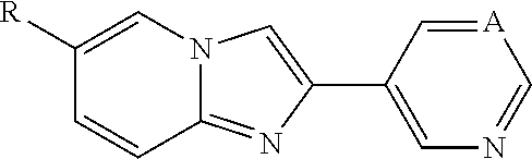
C1([R])=CN2C(=NC(C3=CN=C[A]=C3)=C2)C=C1
